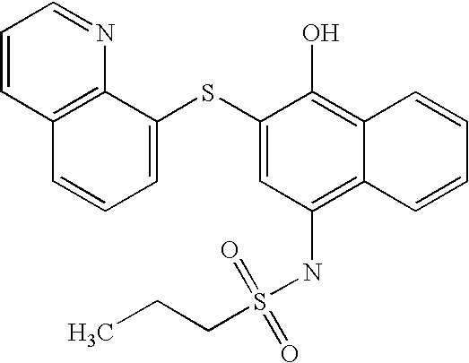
C1=CC2=C(N=C1)C(SC1=CC(NS(CCC)(=O)=O)=C3C(=C1O)C=CC=C3)=CC=C2
